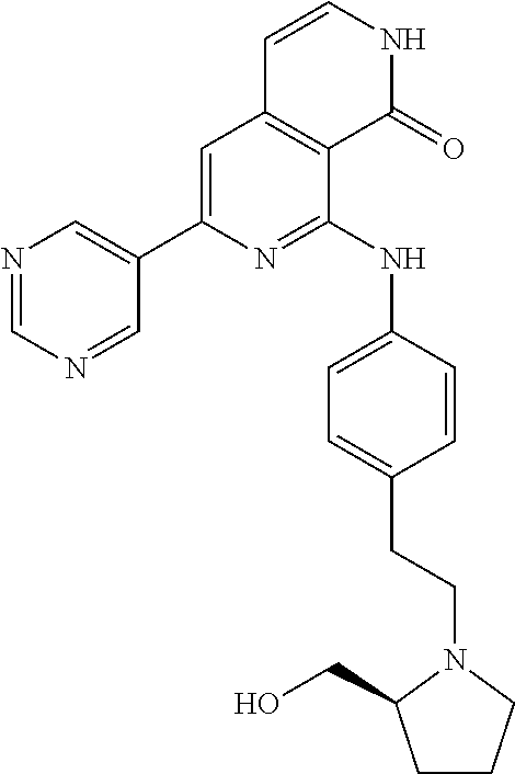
N1=CN=CC(C2=CC3=C(C(NC4=CC=C(CCN5CCCC5CO)C=C4)=N2)C(=O)NC=C3)=C1
